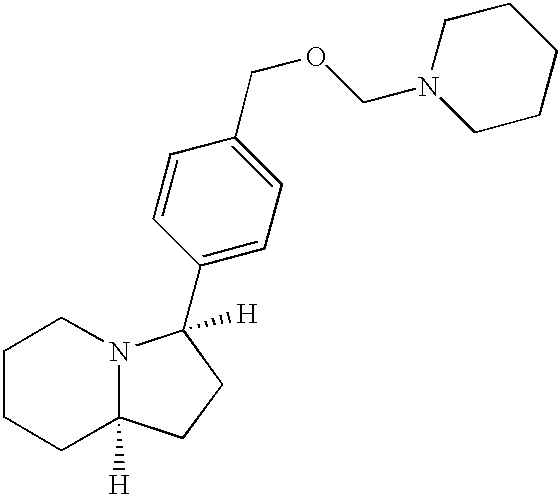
C1CCC2([H])N(C1)C(C1=CC=C(COCN3CCCCC3)C=C1)([H])CC2
